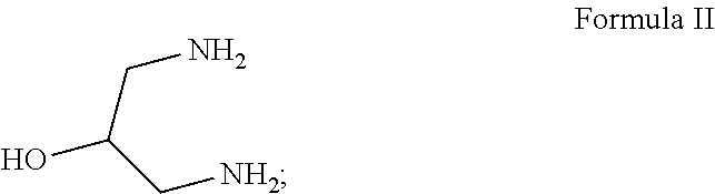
C(N)C(O)C[NH2]
